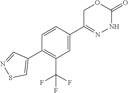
FC(F)(C1=C(C2=CSN=C2)C=CC(C2=NNC(=O)OC2)=C1)F
